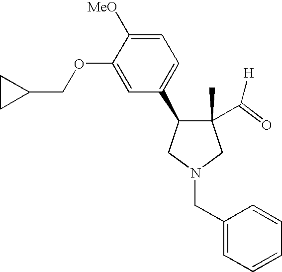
C1=C([MeO])C(OCC2CC2)=CC(C2C(C)(C([H])=O)CN(CC3=CC=CC=C3)C2)=C1
